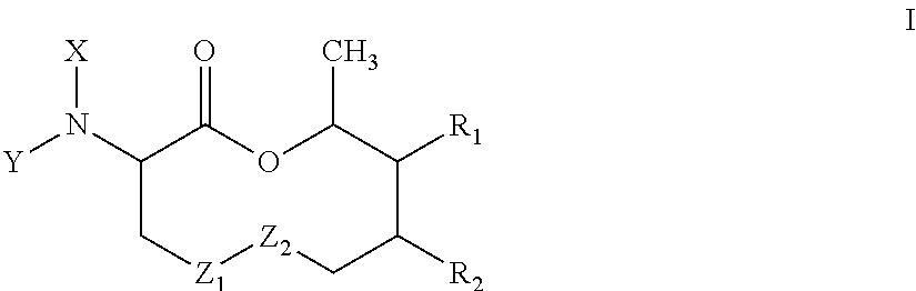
C1(N([Y])[X])C[Z1][Z2]CC([R2])C([R1])C(C)OC1=O
